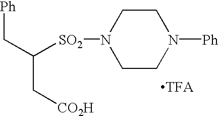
[Ph]CC(C[CO2H])[SO2]N1CCN([Ph])CC1.[TFA]
